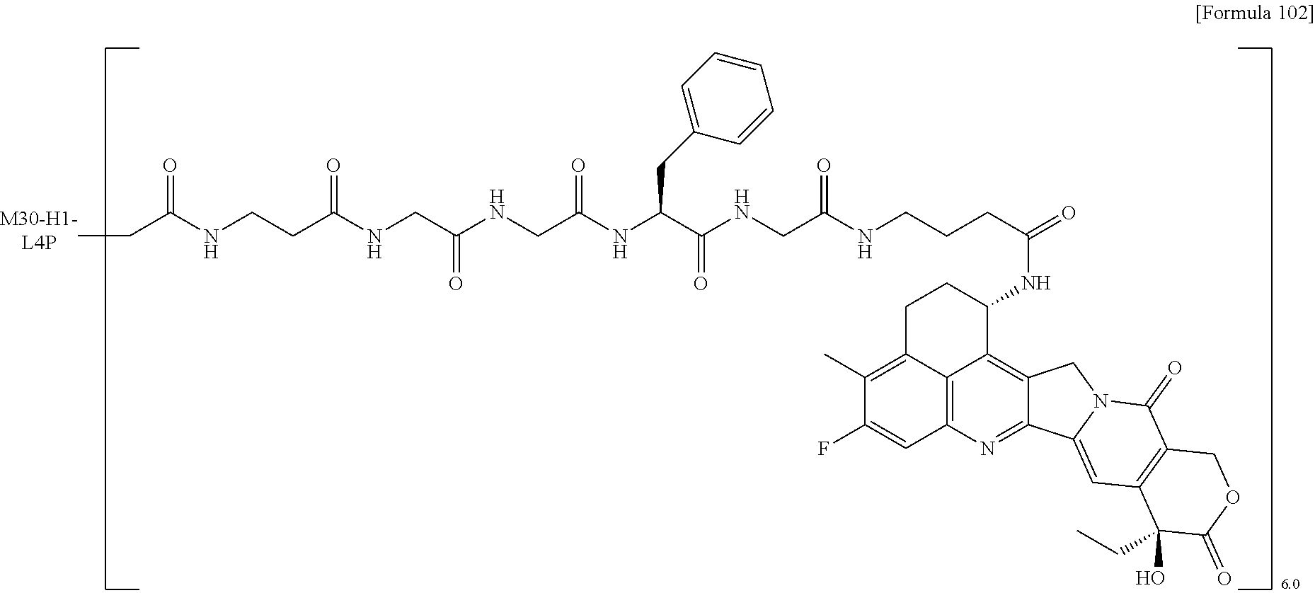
C(C(NCCC(NCC(NCC(NC(C(NCC(NCCCC(=O)NC1CCC2=C(C)C(F)=CC3=C2C1=C1C(=N3)C2=CC3=C(C(=O)N2C1)COC(=O)C3(O)CC)=O)=O)CC1=CC=CC=C1)=O)=O)=O)=O)C
